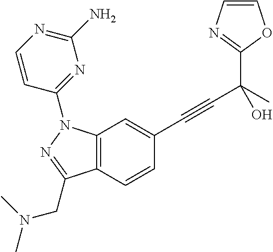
C12=C(C=CC(C#CC(C)(C3=NC=CO3)O)=C1)C(CN(C)C)=NN2C1=NC(N)=NC=C1
